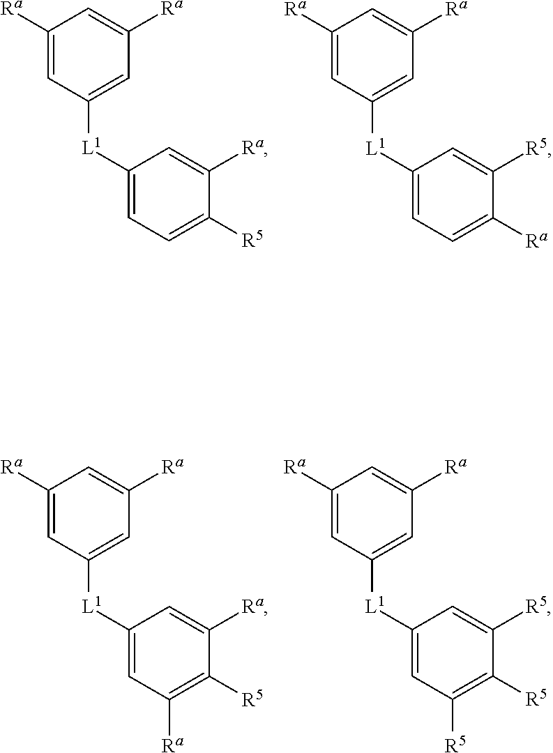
C1([Ra])=CC([L1]C2=CC=C([R5])C([Ra])=C2)=CC([Ra])=C1.C1([Ra])=CC([L1]C2=CC=C([Ra])C([R5])=C2)=CC([Ra])=C1.C1([Ra])=CC([L1]C2=CC([Ra])=C([R5])C([Ra])=C2)=CC([Ra])=C1.C1([Ra])=CC([L1]C2=CC([R5])=C([R5])C([R5])=C2)=CC([Ra])=C1
